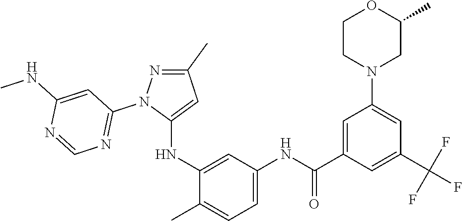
C1(C)=NN(C2=NC=NC(NC)=C2)C(NC2=CC(NC(C3=CC(N4CC(C)OCC4)=CC(C(F)(F)F)=C3)=O)=CC=C2C)=C1
